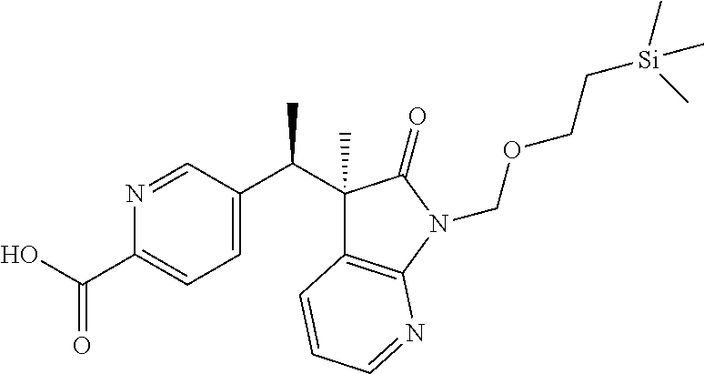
N1=CC(C(C2(C)C3=C(N(COCC[Si](C)(C)C)C2=O)N=CC=C3)C)=CC=C1C(O)=O
